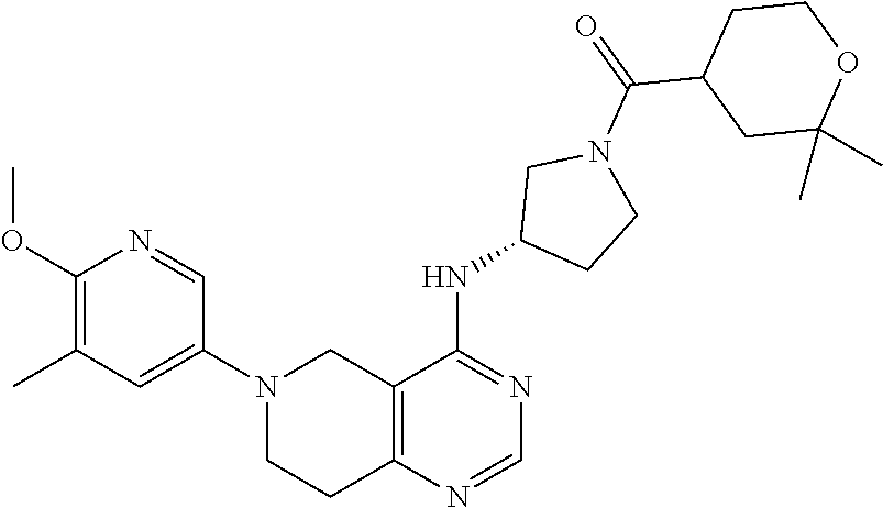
C1(N2CCC3=C(C2)C(NC2CCN(C(C4CC(C)(C)OCC4)=O)C2)=NC=N3)=CC(C)=C(OC)N=C1
